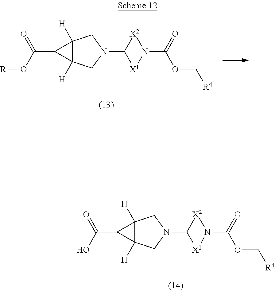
C12([H])C([H])(C1C(O[R])=O)CN(C1[X2]N(C(OC[R4])=O)[X1]1)C2.C12([H])C([H])(C1C(O)=O)CN(C1[X2]N(C(OC[R4])=O)[X1]1)C2
